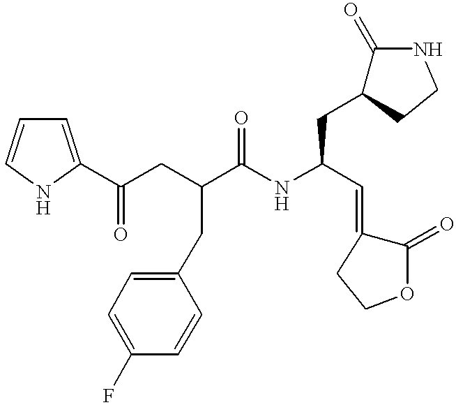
C1=C(C(CC(C(NC(C=C2C(=O)OCC2)CC2C(=O)NCC2)=O)CC2=CC=C(F)C=C2)=O)NC=C1
